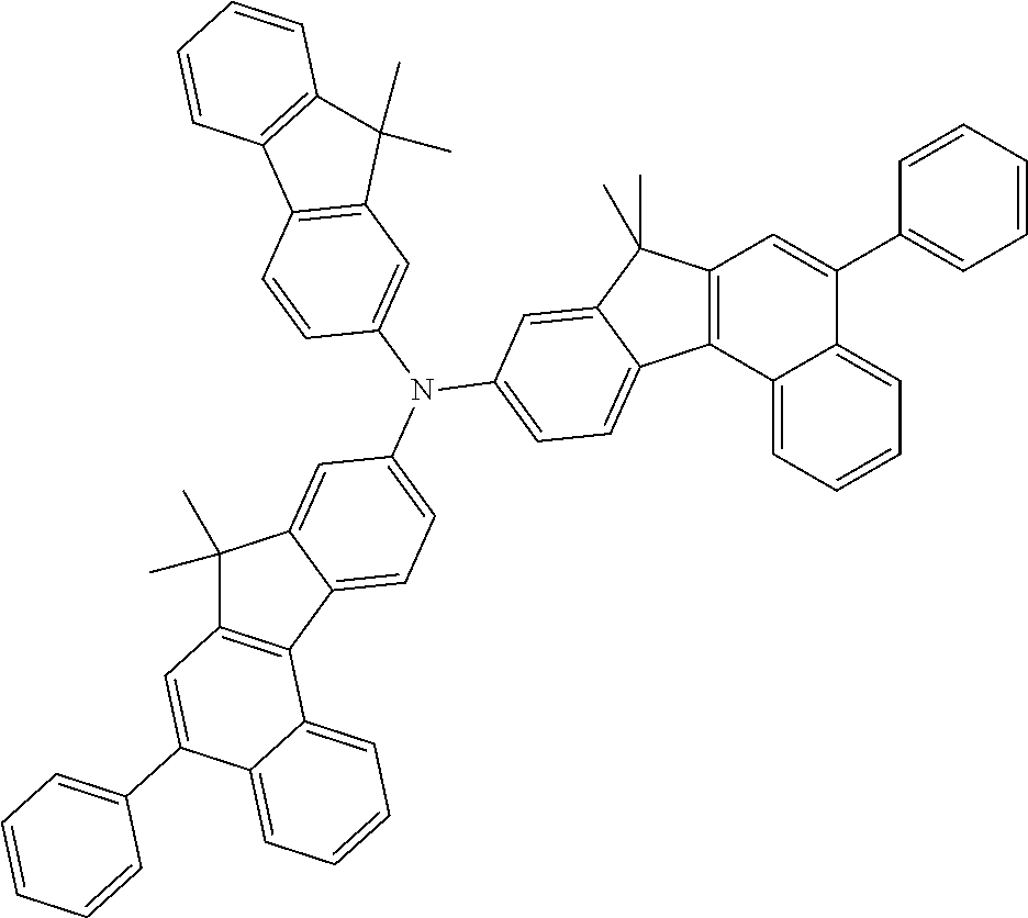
C1=CC=CC(C2=CC3=C(C4=CC=CC=C24)C2=CC=C(N(C4=CC5=C(C=C4)C4=C(C5(C)C)C=CC=C4)C4=CC=C5C(=C4)C(C)(C)C4=C5C5=CC=CC=C5C(C5=CC=CC=C5)=C4)C=C2C3(C)C)=C1
